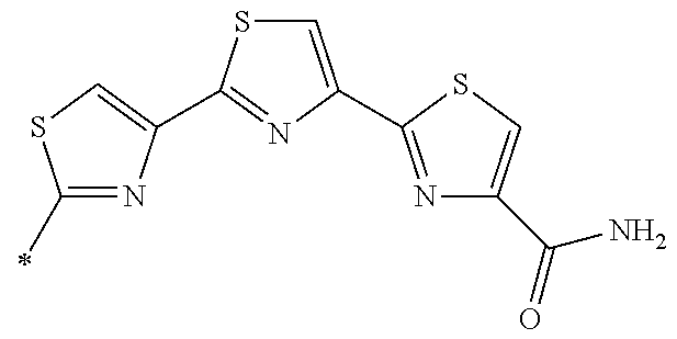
C1=C(C2=NC(C(N)=O)=CS2)N=C(C2=CSC(C)=N2)S1
